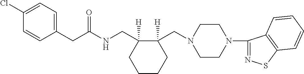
C(C1=CC=C(Cl)C=C1)C(NCC1([H])CCCCC1(CN1CCN(C2=NSC3=C2C=CC=C3)CC1)[H])=O
